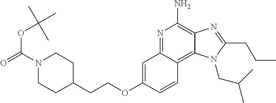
N1(C(OC(C)(C)C)=O)CCC(CCOC2=CC3=NC(N)=C4C(=C3C=C2)N(CC(C)C)C(CCC)=N4)CC1
